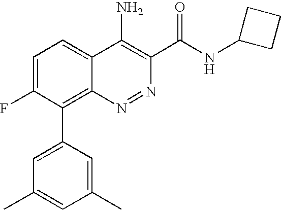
C1(C2=C3C(=CC=C2F)C(N)=C(C(NC2CCC2)=O)N=N3)=CC(C)=CC(C)=C1
